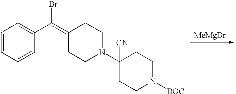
C1=CC=CC(C(=C2CCN(C3([CN])CCN([BOC])CC3)CC2)Br)=C1
